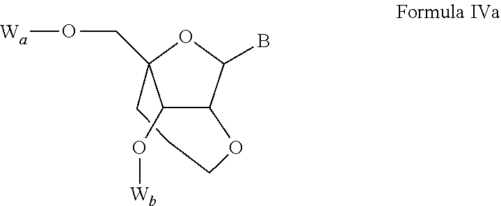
C12C(O[Wb])C(CO[Wa])(OC1B)CCCO2
